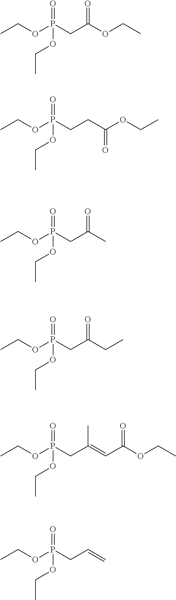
CCOP(CC(OCC)=O)(=O)OCC.CCOP(CCC(OCC)=O)(=O)OCC.CCOP(CC(C)=O)(=O)OCC.CCOP(CC(CC)=O)(=O)OCC.CCOP(CC(=CC(OCC)=O)C)(=O)OCC.CCOP(CC=C)(=O)OCC
